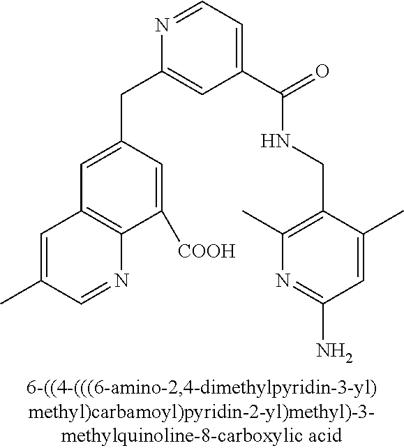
C1=C(CC2=CC(C(=O)NCC3=C(C)N=C(N)C=C3C)=CC=N2)C=C([COOH])C2=C1C=C(C)C=N2
